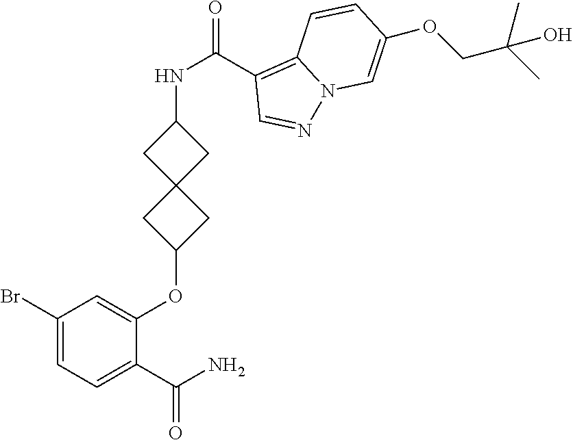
C1(C(N)=O)=CC=C(Br)C=C1OC1CC2(C1)CC(NC(C1=C3N(N=C1)C=C(OCC(O)(C)C)C=C3)=O)C2
